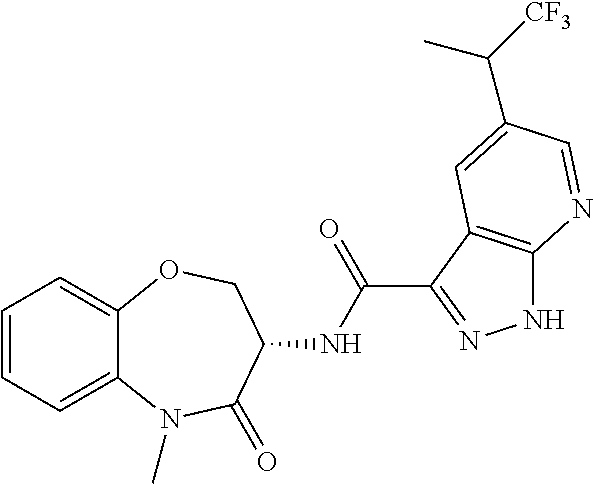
C1=CC=C2C(=C1)OCC(NC(=O)C1=NNC3=C1C=C(C(C)[CF3])C=N3)C(=O)N2C
